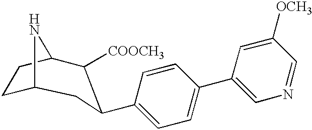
C1C2NC(C([COOCH3])C(C3=CC=C(C4=CN=CC([OCH3])=C4)C=C3)C2)C1
